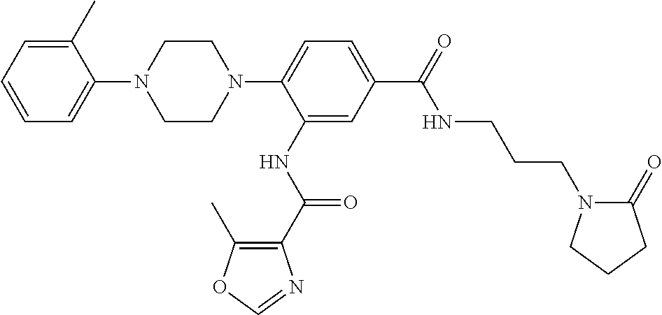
C1CN(C2=CC=C(C(=O)NCCCN3C(=O)CCC3)C=C2NC(C2=C(C)OC=N2)=O)CCN1C1=CC=CC=C1C
